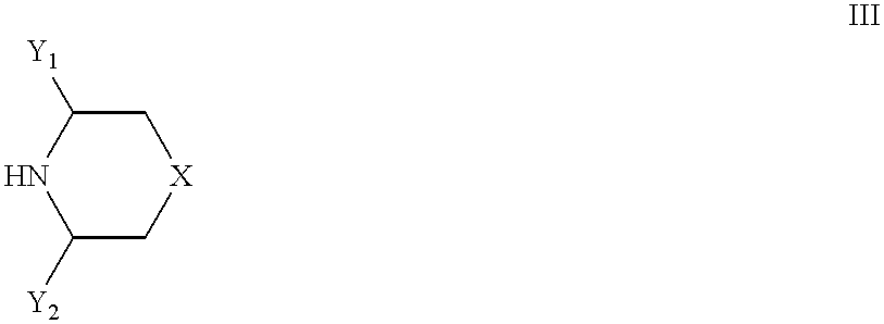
N1C([Y2])C[X]CC1[Y1]
